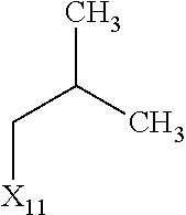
C(C(C)C)[X11]
